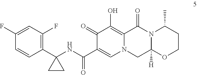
C1(C2(NC(C3=CN4C(=C(O)C3=O)C(=O)N3C([H])(C4)OCCC3C)=O)CC2)=C(F)C=C(F)C=C1
